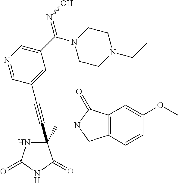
C(#CC1(CN2C(=O)C3=C(C2)C=CC(OC)=C3)NC(=O)NC1=O)C1=CC(C(N2CCN(CC)CC2)=NO)=CN=C1
